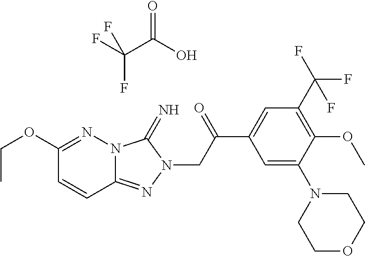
FC(C(O)=O)(F)F.C1(OCC)=NN2C(=NN(CC(C3=CC(C(F)(F)F)=C(OC)C(N4CCOCC4)=C3)=O)C2=N)C=C1
